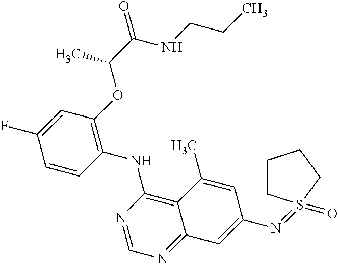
C1=CC(NC2=C3C(=NC=N2)C=C(N=S2(=O)CCCC2)C=C3C)=C(OC(C(=O)NCCC)C)C=C1F
